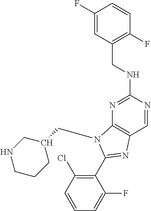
N1=C(NCC2=C(F)C=CC(F)=C2)N=CC2=C1N(CC1CNCCC1)C(C1=C(Cl)C=CC=C1F)=N2
